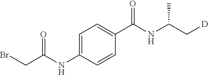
C1=C(NC(CBr)=O)C=CC(C(NC(C[D])C)=O)=C1
